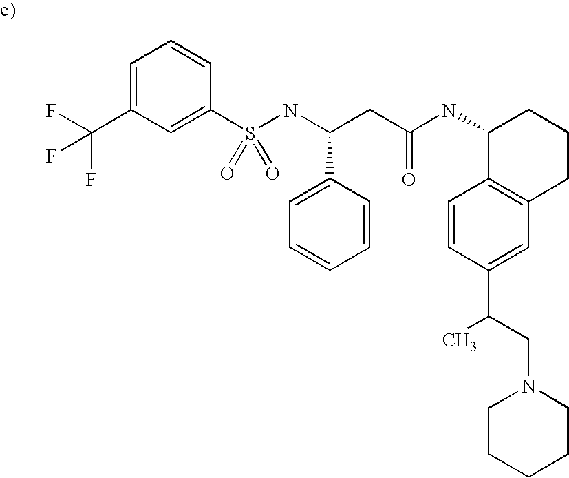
C1=C(C(F)(F)F)C=C(S(NC(CC(NC2C3=C(CCC2)C=C(C(CN2CCCCC2)C)C=C3)=O)C2=CC=CC=C2)(=O)=O)C=C1
